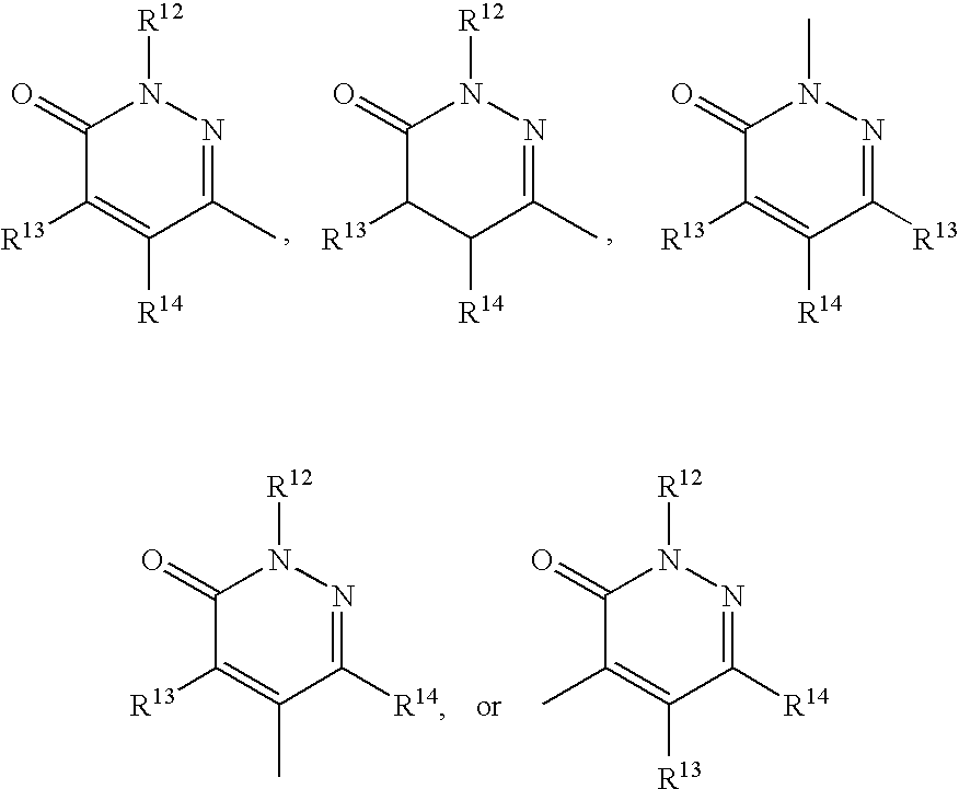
C1(=O)C([R13])=C([R14])C([R13])=NN1C.C1(=O)C([R13])C([R14])C(C)=NN1[R12].C1(=O)C([R13])=C([R14])C(C)=NN1[R12].C1(=O)C([R13])=C(C)C([R14])=NN1[R12].C1(=O)C(C)=C([R13])C([R14])=NN1[R12]
